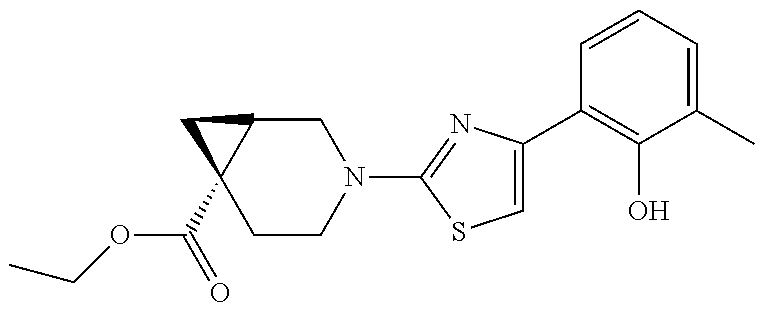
C1CN(C2=NC(C3=C(O)C(C)=CC=C3)=CS2)CC2C1(C(OCC)=O)C2
